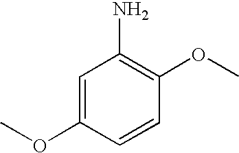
C1(OC)=CC(N)=C(OC)C=C1
